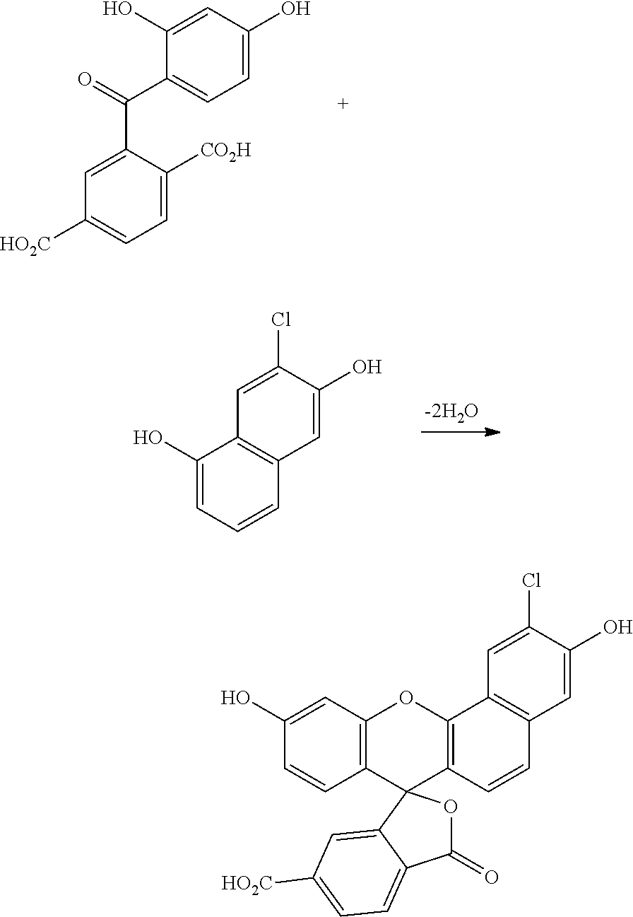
C1(O)=CC2=C(C=C1)C1(C3=C(O2)C2=C(C=C3)C=C(O)C(Cl)=C2)OC(=O)C2=CC=C([HO2C])C=C12.C1(C(C2=CC=C(O)C=C2O)=O)=CC([HO2C])=CC=C1[CO2H].C1=C(O)C2=C(C=C1)C=C(O)C(Cl)=C2
